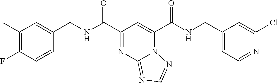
C1(C)=C(F)C=CC(CNC(=O)C2=NC3=NC=NN3C(C(=O)NCC3=CC=NC(Cl)=C3)=C2)=C1
